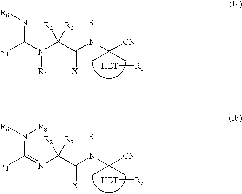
[R1]C(N(C(C(N(C([CN])(C)C)[R4])=[X])([R2])[R3])[R4])=N[R6].[HET][R5].[R1]C(=NC(C(N(C([CN])(C)C)[R4])=[X])([R2])[R3])N([R6])[R8].[HET][R5]
